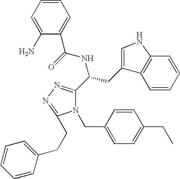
N1(CC2=CC=C(CC)C=C2)C(C(CC2=CNC3=C2C=CC=C3)NC(=O)C2=CC=CC=C2N)=NN=C1CCC1=CC=CC=C1
